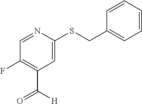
C1=CC=CC(CSC2=CC(C([H])=O)=C(F)C=N2)=C1
